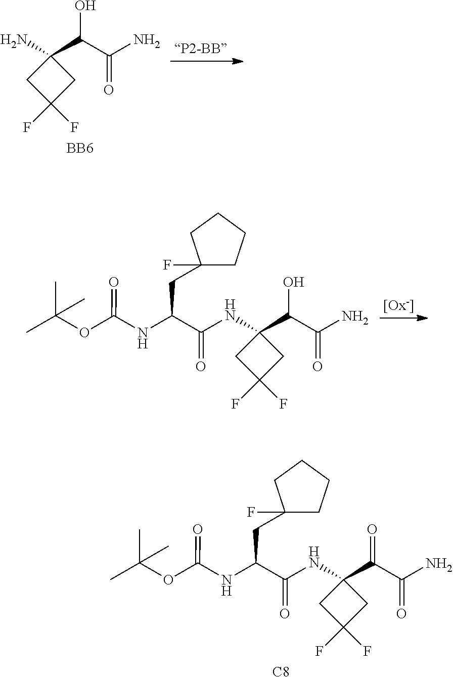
C1(NC(C(NC(OC(C)(C)C)=O)CC2(F)CCCC2)=O)(C(C(N)=O)=O)CC(F)(F)C1.[C8].C1(NC(C(NC(OC(C)(C)C)=O)CC2(F)CCCC2)=O)(C(C(N)=O)O)CC(F)(F)C1.C1(N)(C(C(N)=O)O)CC(F)(F)C1.[BB6]
